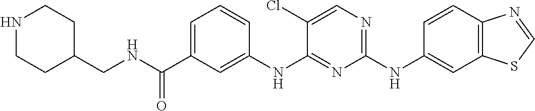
C12=C(SC=N1)C=C(NC1=NC=C(Cl)C(NC3=CC(C(NCC4CCNCC4)=O)=CC=C3)=N1)C=C2
